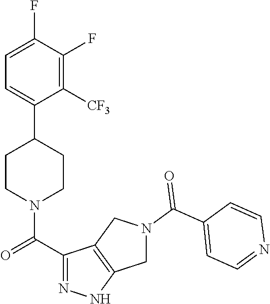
C1=C(F)C(F)=C([CF3])C(C2CCN(C(C3=NNC4=C3CN(C(C3=CC=NC=C3)=O)C4)=O)CC2)=C1
